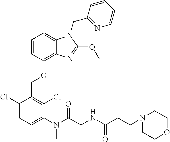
C1=CC(OCC2=C(Cl)C(N(C)C(=O)CNC(CCN3CCOCC3)=O)=CC=C2Cl)=C2C(=C1)N(CC1=NC=CC=C1)C(OC)=N2
